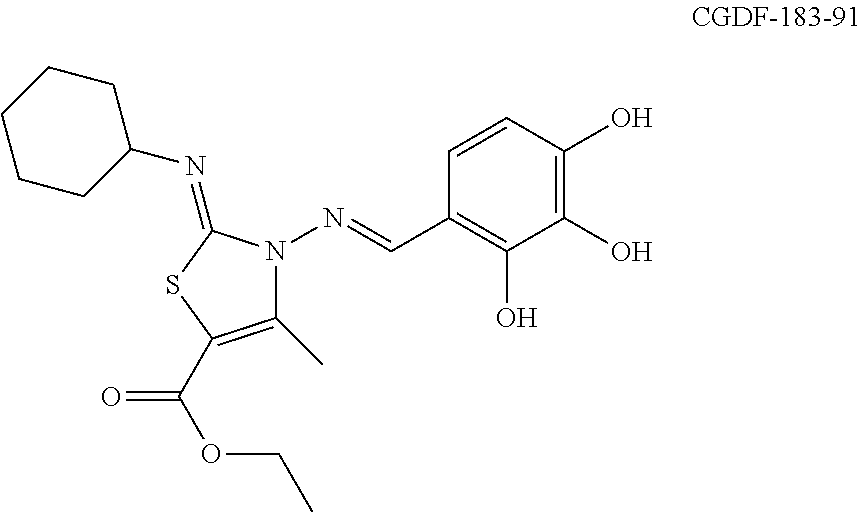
C1(C)=C(C(=O)OCC)SC(=NC2CCCCC2)N1N=CC1=C(O)C(O)=C(O)C=C1
